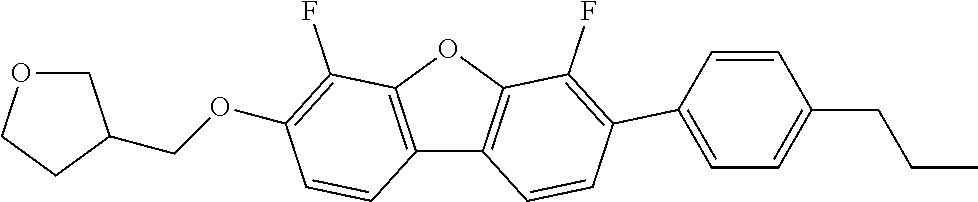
C12=C(OC3=C1C=CC(C1=CC=C(CCC)C=C1)=C3F)C(F)=C(OCC1COCC1)C=C2
